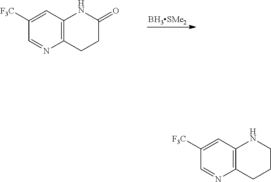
[BH3SMe2].C12=C(C=C([F3C])C=N1)NC(=O)CC2.C12=C(C=C([F3C])C=N1)NCCC2
